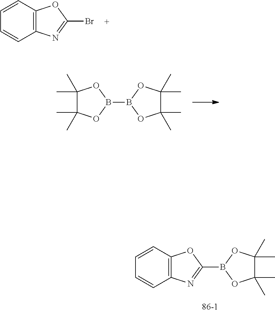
C12=C(C=CC=C1)OC(Br)=N2.C1(C)(C)C(C)(C)OB(B2OC(C)(C)C(C)(C)O2)O1.C12=C(C=CC=C1)OC(B1OC(C)(C)C(C)(C)O1)=N2
